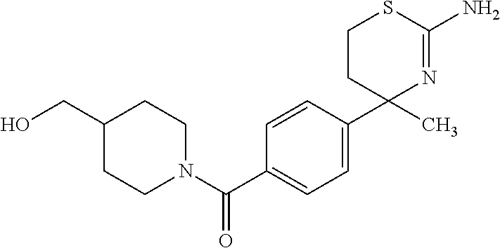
C1(C2(C)N=C(N)SCC2)=CC=C(C(N2CCC(CO)CC2)=O)C=C1
